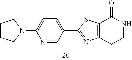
C1CCN(C2=CC=C(C3=NC4=C(S3)C(=O)NCC4)C=N2)C1
